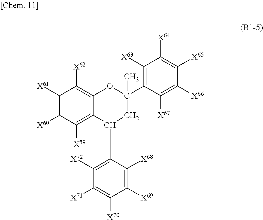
C1([X62])=C2C(=C([X59])C([X60])=C1[X61])C(C1=C([X72])C([X71])=C([X70])C([X69])=C1[X68])CC(C)(C1=C([X63])C([X64])=C([X65])C([X66])=C1[X67])O2
